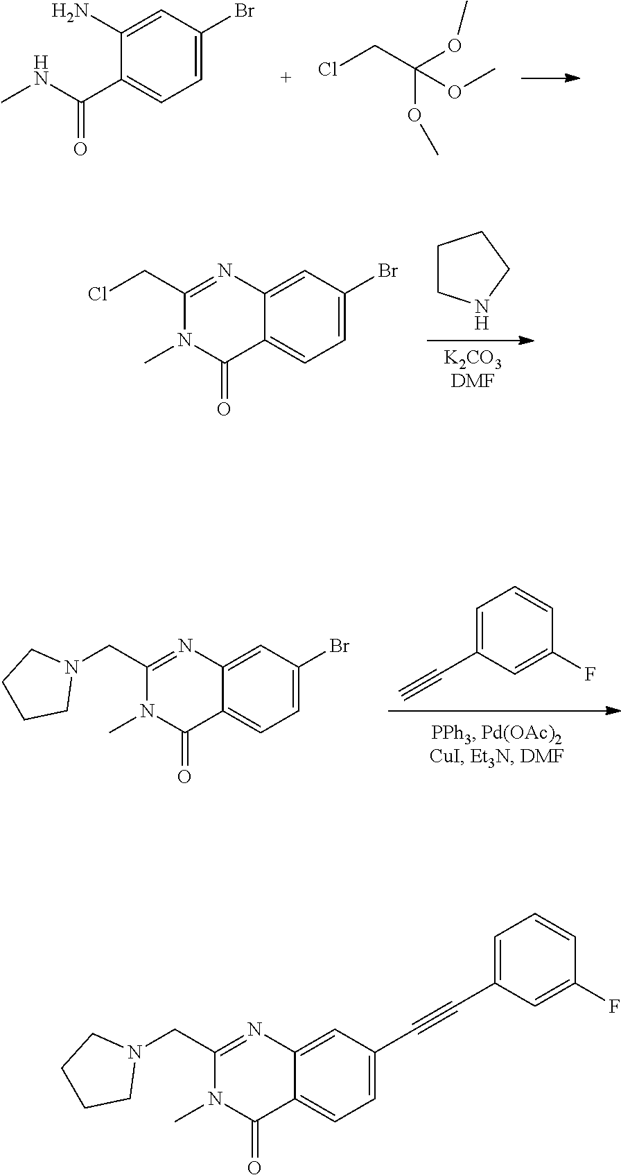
C1(C(NC)=O)=CC=C(Br)C=C1N.ClCC(OC)(OC)OC.[K2CO3DMF].C1CNCC1.C12=CC=C(Br)C=C1N=C(CCl)N(C)C2=O.C1=C(C#C)C=C(F)C=C1.C12=CC=C(Br)C=C1N=C(CN1CCCC1)N(C)C2=O.C(C1=CC=C2C(=C1)N=C(CN1CCCC1)N(C)C2=O)#CC1=CC=CC(F)=C1
